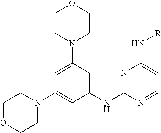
C1CN(C2=CC(N3CCOCC3)=CC(NC3=NC(N[R])=CC=N3)=C2)CCO1
